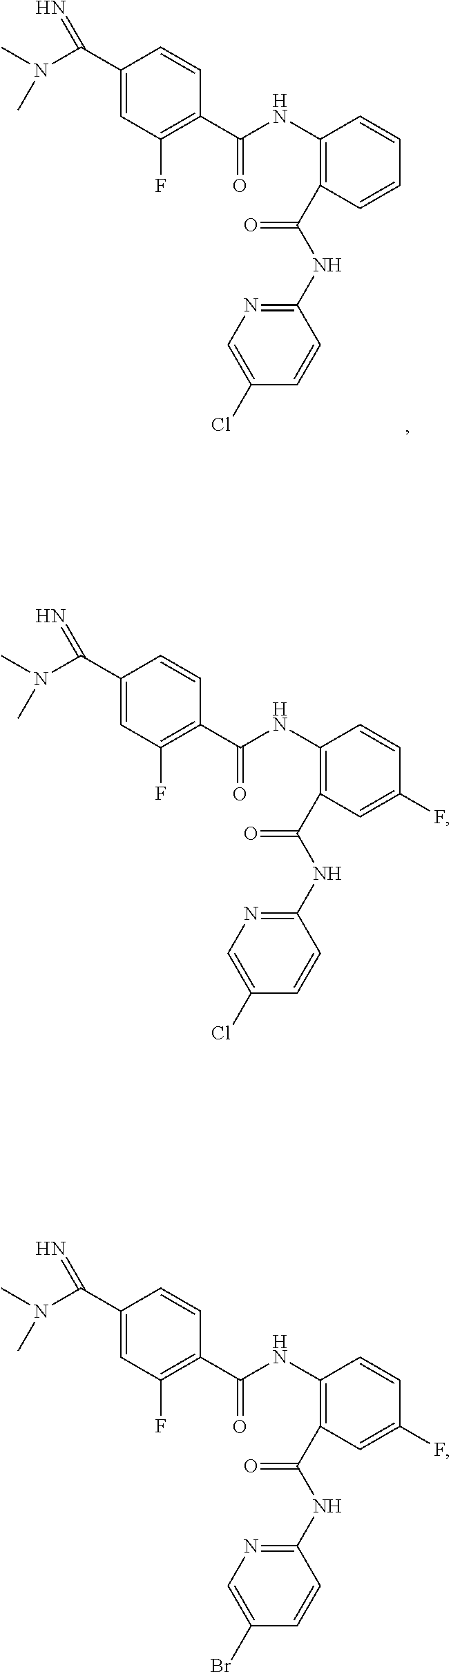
C1(C(N(C)C)=N)=CC(F)=C(C(NC2=C(C(NC3=NC=C(Cl)C=C3)=O)C=CC=C2)=O)C=C1.C1(C(N(C)C)=N)=CC(F)=C(C(NC2=C(C(NC3=NC=C(Cl)C=C3)=O)C=C(F)C=C2)=O)C=C1.C1(C(N(C)C)=N)=CC(F)=C(C(NC2=C(C(NC3=NC=C(Br)C=C3)=O)C=C(F)C=C2)=O)C=C1
